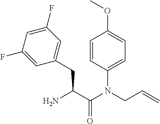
C1=CC(N(C(C(N)CC2=CC(F)=CC(F)=C2)=O)CC=C)=CC=C1OC
